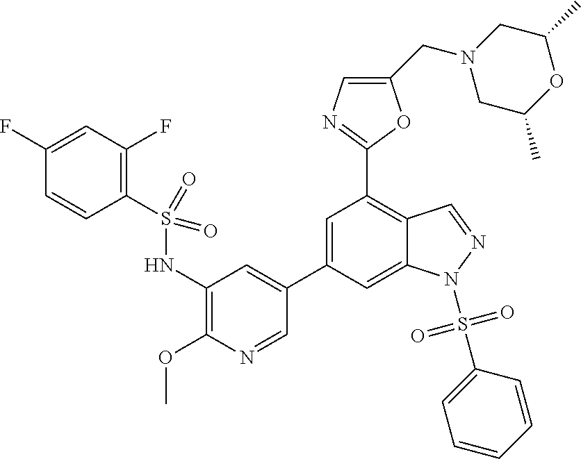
C1=C(C2=CC(NS(C3=C(F)C=C(F)C=C3)(=O)=O)=C(OC)N=C2)C=C2C(=C1C1=NC=C(CN3CC(C)OC(C)C3)O1)C=NN2S(C1=CC=CC=C1)(=O)=O
